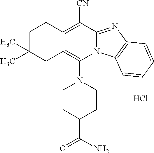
Cl.C1CC(C(N)=O)CCN1C1=C2C(=C([CN])C3=NC4=C(N13)C=CC=C4)CCC(C)(C)C2
